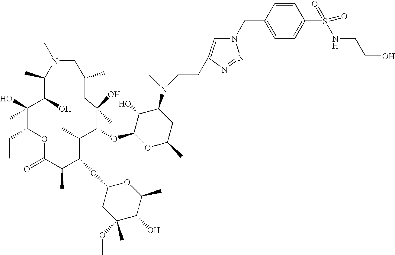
C1(C)C(O)C(O)(C)C(CC)OC(=O)C(C)C(OC2CC(C)(OC)C(O)C(C)O2)C(C)C(OC2OC(C)CC(N(C)CCC3=CN(CC4=CC=C(S(=O)(NCCO)=O)C=C4)N=N3)C2O)C(O)(C)CC(C)CN1C
